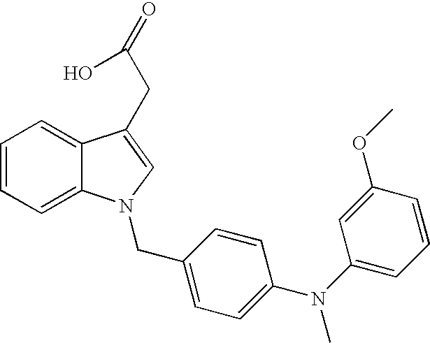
C1=CC=C2C(=C1)C(CC(=O)O)=CN2CC1=CC=C(N(C2=CC=CC(OC)=C2)C)C=C1
